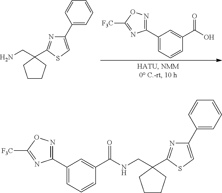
C1(C2=NOC([F3C])=N2)=CC=CC(C(O)=O)=C1.C(N)C1(C2=NC(C3=CC=CC=C3)=CS2)CCCC1.C(NC(C1=CC(C2=NOC([F3C])=N2)=CC=C1)=O)C1(C2=NC(C3=CC=CC=C3)=CS2)CCCC1
